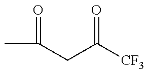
CC(=O)CC([CF3])=O
